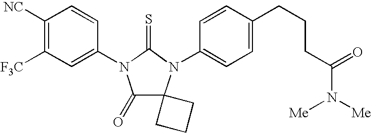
C1([NC])=C([F3C])C=C(N2C(=O)C3(N(C4=CC=C(CCCC(N([Me])[Me])=O)C=C4)C2=S)CCC3)C=C1
